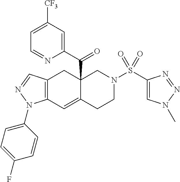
C12=C(C=C3C(C(C4=CC([CF3])=CC=N4)=O)(C1)CN(S(C1=CN(C)N=N1)(=O)=O)CC3)N(C1=CC=C(F)C=C1)N=C2
